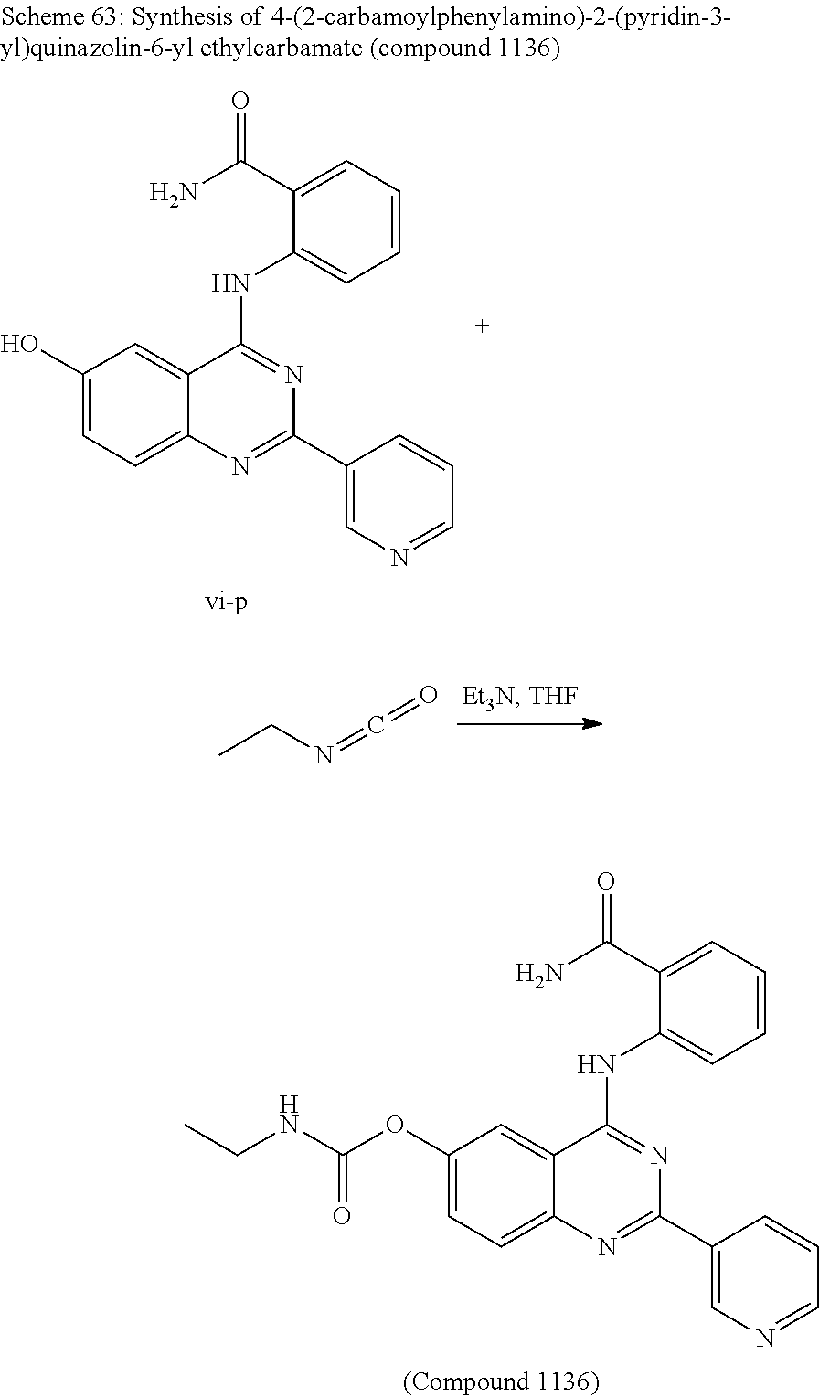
CCN=C=O.C1(OC(NCC)=O)=CC=C2C(=C1)C(NC1=CC=CC=C1C(N)=O)=NC(C1=CN=CC=C1)=N2.C1(O)=CC=C2C(=C1)C(NC1=CC=CC=C1C(N)=O)=NC(C1=CN=CC=C1)=N2
